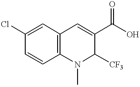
C1=CC2=C(C=C1Cl)C=C(C(O)=O)C([CF3])N2C
